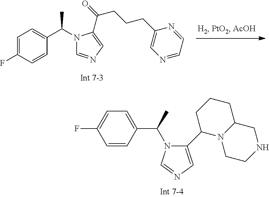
C1=C(F)C=CC(C(N2C=NC=C2C(=O)CCCC2=CN=CC=N2)C)=C1.C1=CC(C(C)N2C(C3N4CCNCC4CCC3)=CN=C2)=CC=C1F
